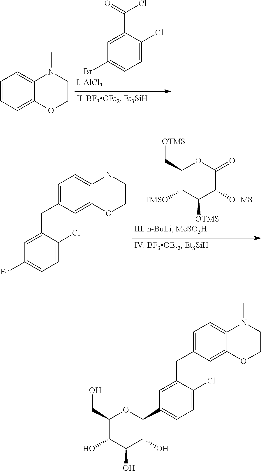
C1=C(C(=O)Cl)C(Cl)=CC=C1Br.C1=CC=C2C(=C1)N(C)CCO2.C1(C[OTMS])C([TMSO])C([OTMS])C([OTMS])C(=O)O1.C1=C(CC2=CC(Br)=CC=C2Cl)C=C2C(=C1)N(C)CCO2.C1=C(CC2=CC(C3OC(CO)C(O)C(O)C3O)=CC=C2Cl)C=C2C(=C1)N(C)CCO2
